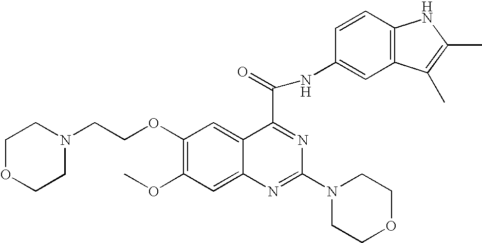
C1(OCCN2CCOCC2)=C(OC)C=C2C(=C1)C(C(=O)NC1=CC3=C(C=C1)NC(C)=C3C)=NC(N1CCOCC1)=N2
